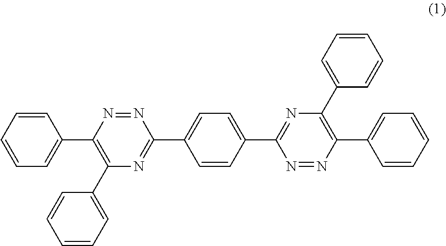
C1=CC=CC=C1C1=C(C2=CC=CC=C2)N=C(C2=CC=C(C3=NC(C4=CC=CC=C4)=C(C4=CC=CC=C4)N=N3)C=C2)N=N1
